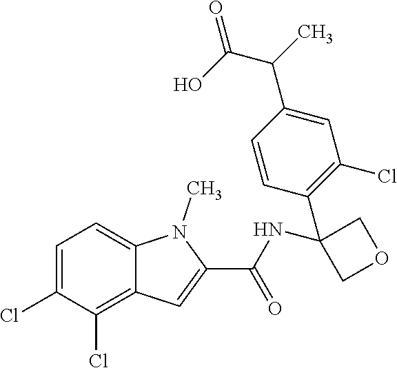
C1=C(Cl)C(Cl)=C2C(=C1)N(C)C(C(=O)NC1(C3=C(Cl)C=C(C(C)C(O)=O)C=C3)COC1)=C2
